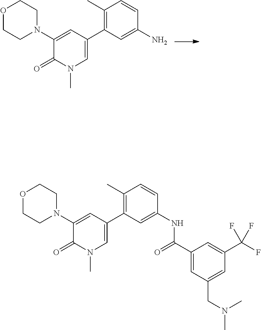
O1CCN(C2=CC(C3=C(C)C=CC(N)=C3)=CN(C)C2=O)CC1.O1CCN(C2=CC(C3=C(C)C=CC(NC(C4=CC(CN(C)C)=CC(C(F)(F)F)=C4)=O)=C3)=CN(C)C2=O)CC1
